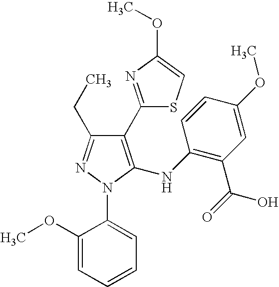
C1(C2=NC(OC)=CS2)=C(NC2=C(C(=O)O)C=C(OC)C=C2)N(C2=CC=CC=C2OC)N=C1CC
